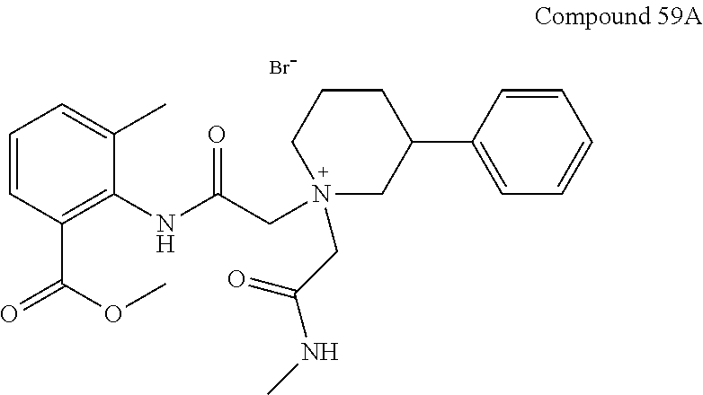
C1=CC(C(OC)=O)=C(NC(CN2(CC(NC)=O)CC(C3=CC=CC=C3)CCC2)=O)C(C)=C1.[Br-]
